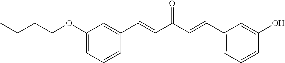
C1(OCCCC)=CC=CC(C=CC(C=CC2=CC=CC(O)=C2)=O)=C1
